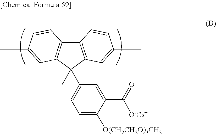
C12=C(C(C)(C3=CC=C([O(CH2CH2O)3CH3])C(C(=O)[O-Cs+])=C3)C3=C1C=CC(C)=C3)C=C(C)C=C2
